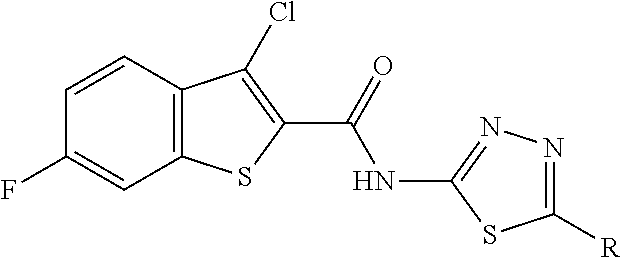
C12=C(C=CC(F)=C1)C(Cl)=C(C(=O)NC1=NN=C([R])S1)S2
